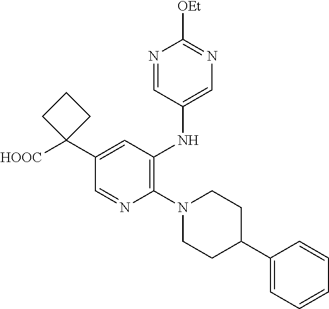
C1=NC(N2CCC(C3=CC=CC=C3)CC2)=C(NC2=CN=C([OEt])N=C2)C=C1C1([HOOC])CCC1
